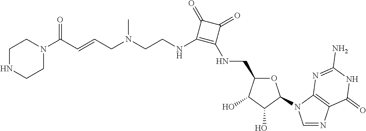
C1NCCN(C(C=CCN(CCNC2=C(NCC3OC(N4C=NC5=C4N=C(N)NC5=O)C(O)C3O)C(=O)C2=O)C)=O)C1
